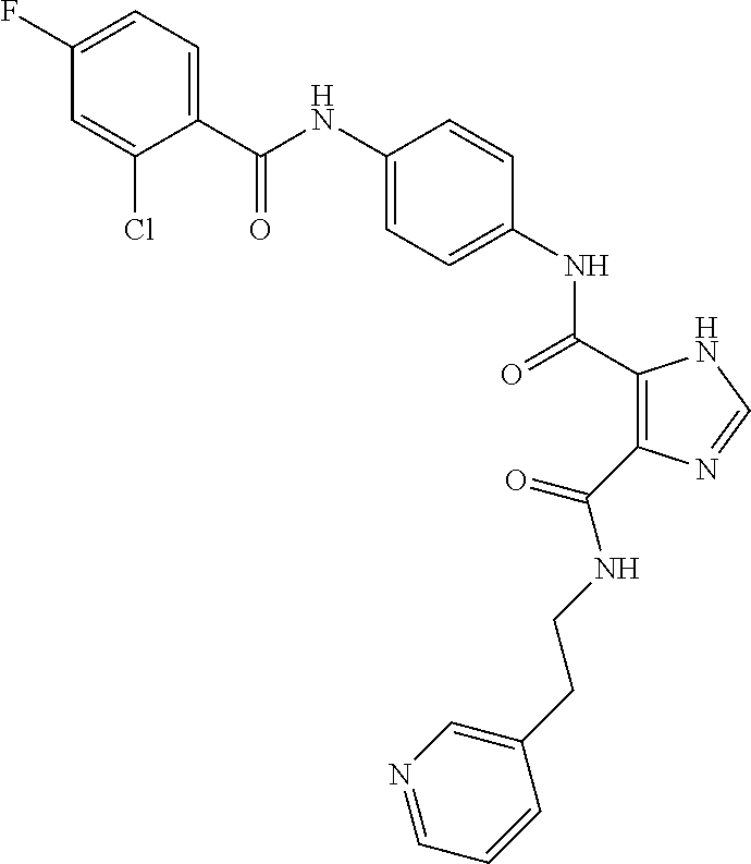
C(NC1=CC=C(NC(=O)C2=C(C(NCCC3=CN=CC=C3)=O)N=CN2)C=C1)(=O)C1=CC=C(F)C=C1Cl
